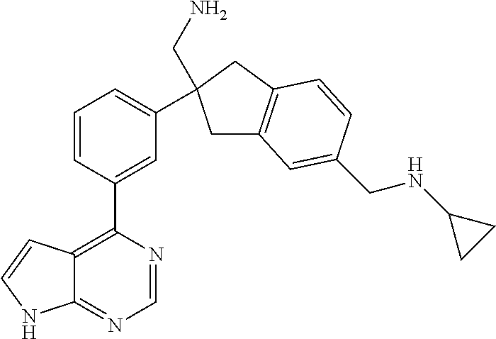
C1=CC(C2=C3C(=NC=N2)NC=C3)=CC(C2(CN)CC3=C(C2)C=CC(CNC2CC2)=C3)=C1
